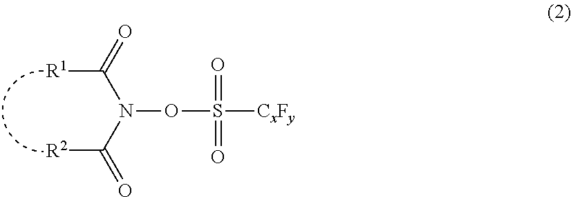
N(OS([CxFy])(=O)=O)(C(=O)[R2])C(=O)[R1]
